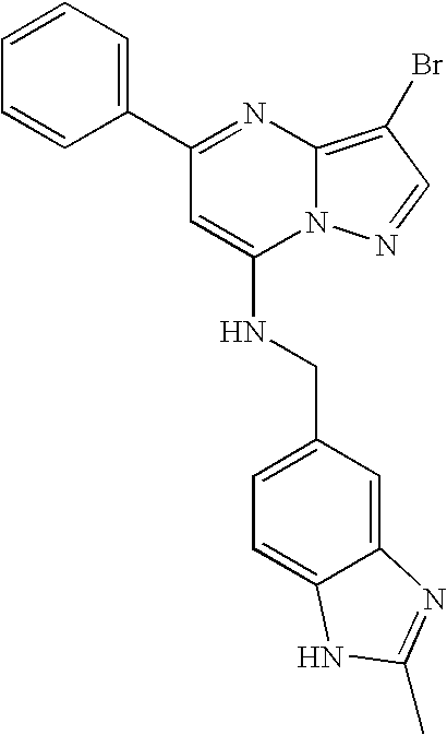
C1(C2=CC=CC=C2)=NC2=C(Br)C=NN2C(NCC2=CC=C3C(=C2)N=C(C)N3)=C1
